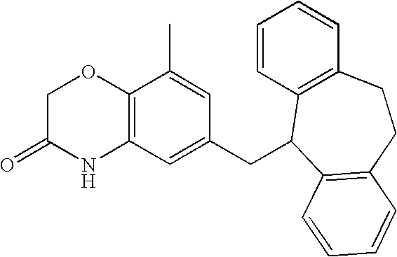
C12=C(C=C(CC3C4=C(C=CC=C4)CCC4=C3C=CC=C4)C=C1C)NC(=O)CO2
